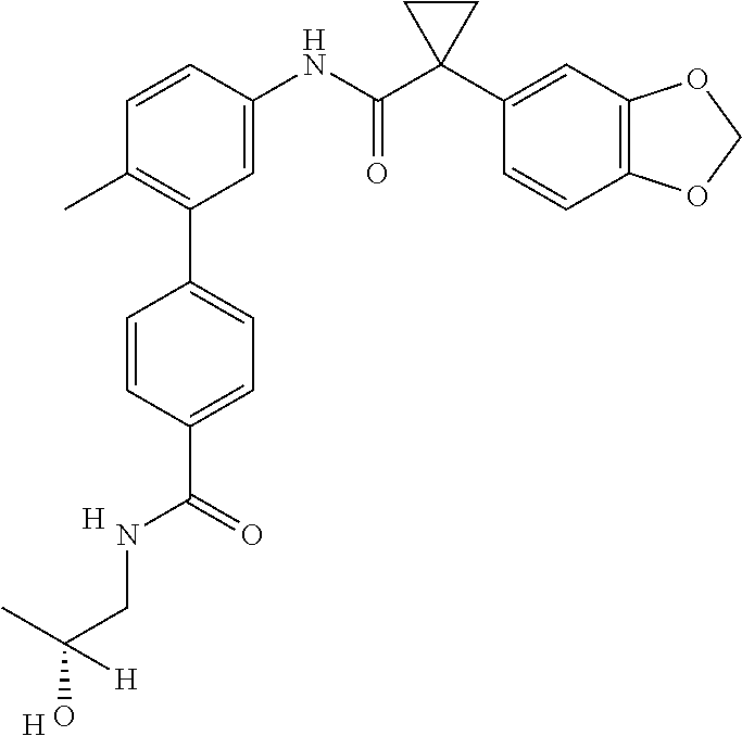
C1(C)=C(C2=CC=C(C(=O)NCC(O)(C)[H])C=C2)C=C(NC(C2(C3=CC4=C(C=C3)OCO4)CC2)=O)C=C1.[H].[H]
